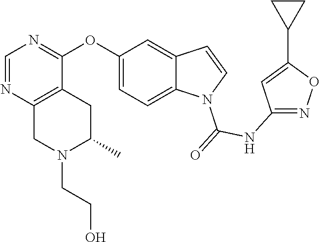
C1(OC2=NC=NC3=C2CC(C)N(CCO)C3)=CC=C2C(=C1)C=CN2C(NC1=NOC(C2CC2)=C1)=O
